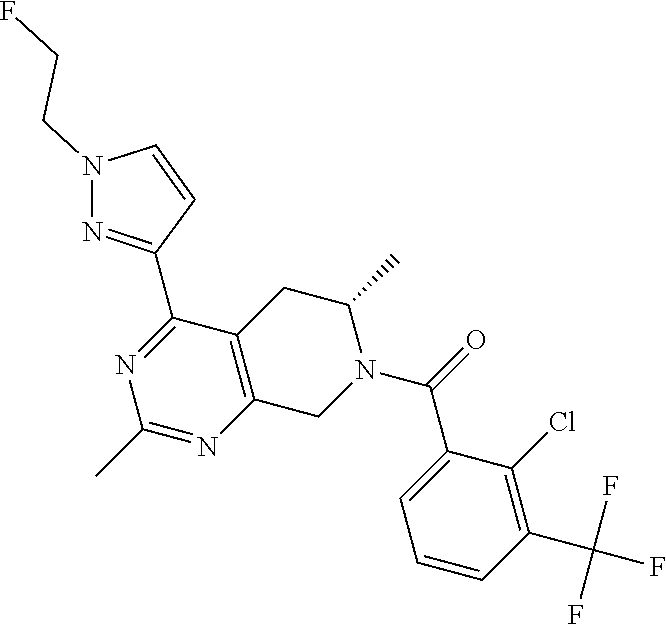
N1=C(C2=NN(CCF)C=C2)C2=C(N=C1C)CN(C(C1=CC=CC(C(F)(F)F)=C1Cl)=O)C(C)C2
